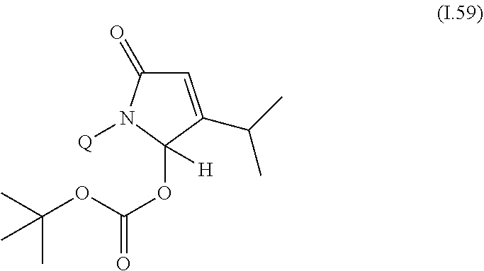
C1=C(C(C)C)C(OC(OC(C)(C)C)=O)([H])N([Q])C1=O
